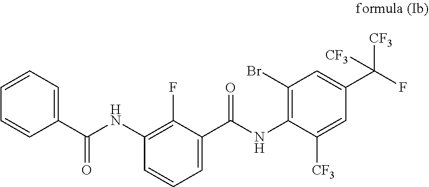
N(C1=C(Br)C=C(C(F)([CF3])[CF3])C=C1[CF3])C(C1=CC=CC(NC(C2=CC=CC=C2)=O)=C1F)=O
